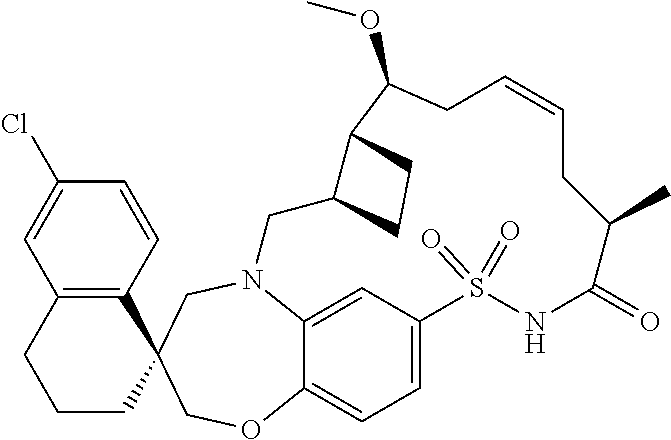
N12C3=CC(=CC=C3OCC3(C4=C(C=C(Cl)C=C4)CCC3)C1)S(=O)(=O)NC(=O)C(C)CC=CCC(OC)C1C(C2)CC1
